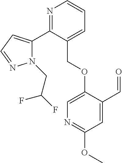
N1(CC(F)F)C(C2=NC=CC=C2COC2=CN=C(OC)C=C2C=O)=CC=N1
